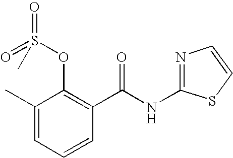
C1(C)=CC=CC(C(NC2=NC=CS2)=O)=C1OS(=O)(=O)C
